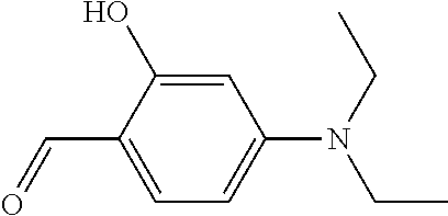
C1(O)=CC(N(CC)CC)=CC=C1C=O
